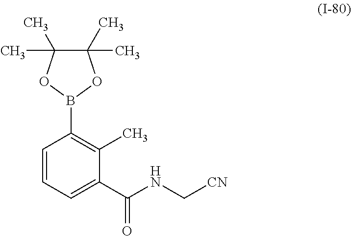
C1=CC=C(C(NC[CN])=O)C(C)=C1B1OC(C)(C)C(C)(C)O1
